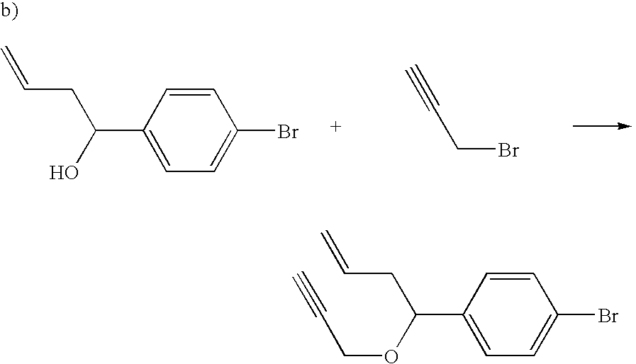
C1=C(C(O)CC=C)C=CC(Br)=C1.C(Br)C#C.C1=C(C(OCC#C)CC=C)C=CC(Br)=C1
